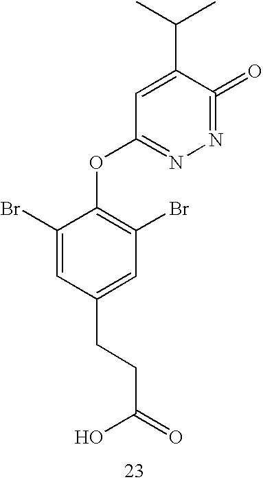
C1(Br)=CC(CCC(=O)O)=CC(Br)=C1OC1=NN=C(=O)C(C(C)C)=C1
